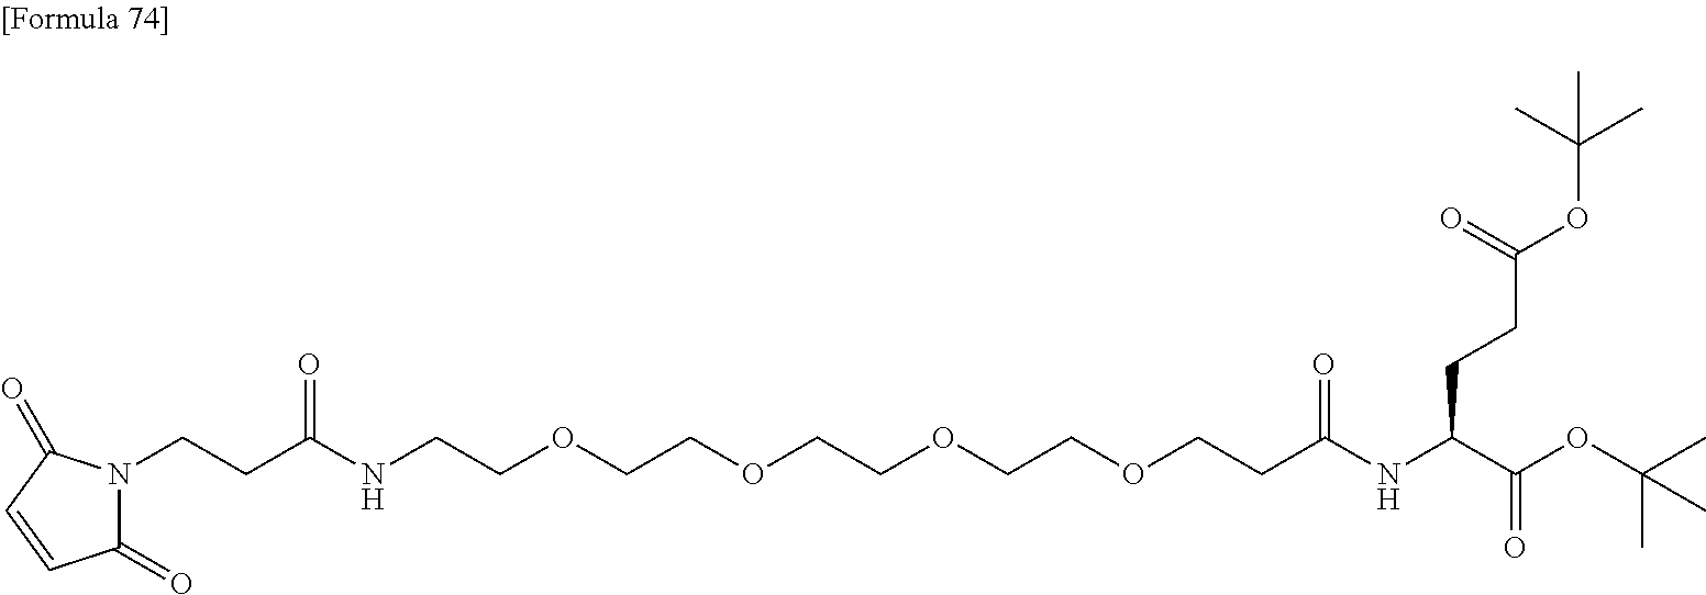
C1(=O)C=CC(=O)N1CCC(NCCOCCOCCOCCOCCC(NC(C(OC(C)(C)C)=O)CCC(OC(C)(C)C)=O)=O)=O
